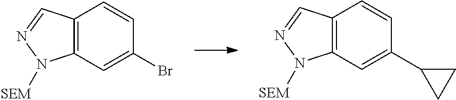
C12=C(C=C(C3CC3)C=C1)N([SEM])N=C2.C12=C(C=C(Br)C=C1)N([SEM])N=C2
